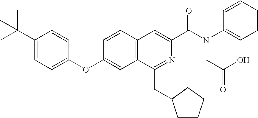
C1=CC(OC2=CC=C(C(C)(C)C)C=C2)=CC2=C1C=C(C(N(C1=CC=CC=C1)CC(=O)O)=O)N=C2CC1CCCC1
